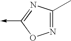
C1(C)=NOC(->C)=N1
